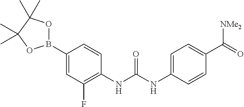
O=C(NC1=CC=C(C(=O)[NMe2])C=C1)NC1=C(F)C=C(B2OC(C)(C)C(C)(C)O2)C=C1
